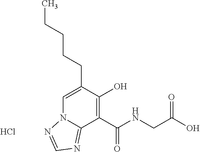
C1=C(CCCCC)C(O)=C(C(NCC(O)=O)=O)C2=NC=NN12.Cl
